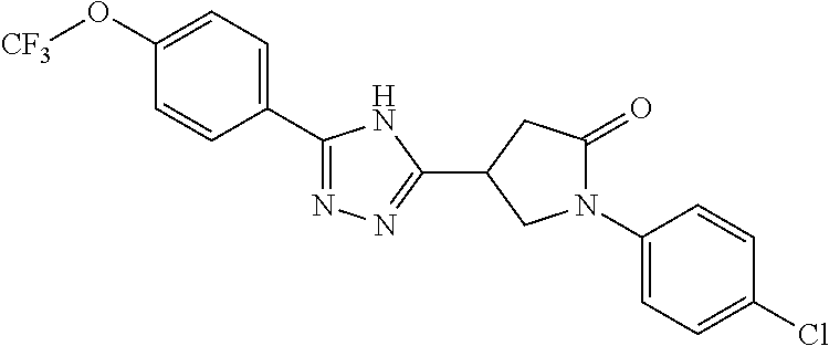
C1=C(O[CF3])C=CC(C2=NN=C(C3CC(=O)N(C4=CC=C(Cl)C=C4)C3)N2)=C1
